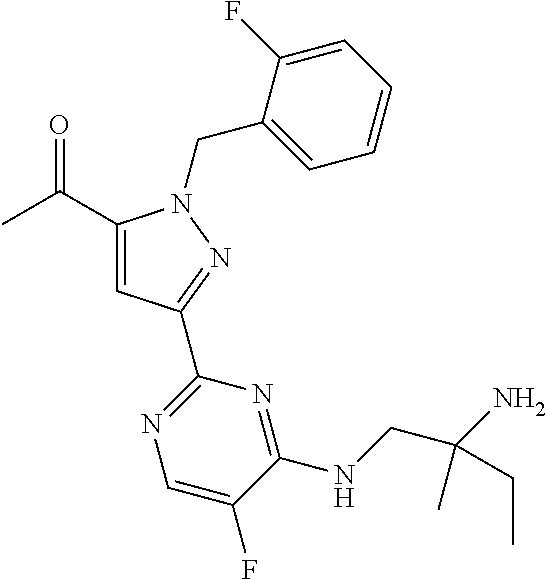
C1(C(C)=O)=CC(C2=NC=C(F)C(NCC(N)(C)CC)=N2)=NN1CC1=CC=CC=C1F
